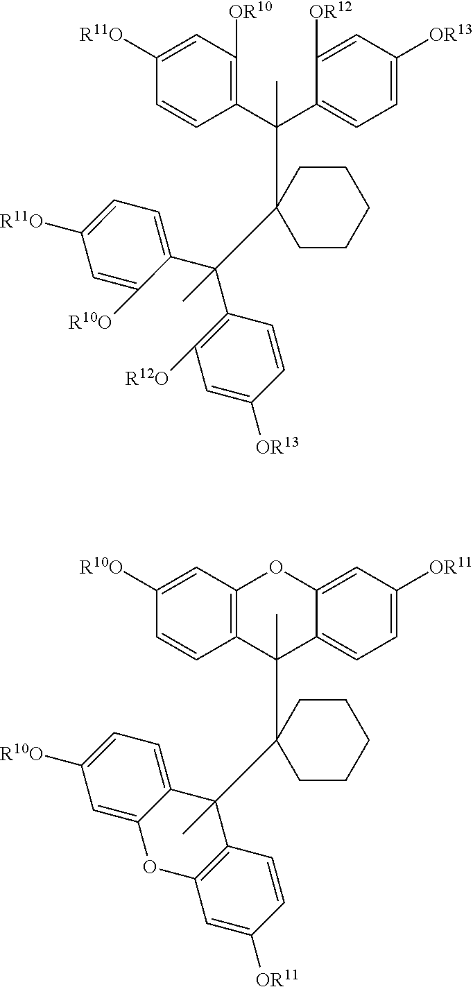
C1(C(C2=CC=C([OR13])C=C2[OR12])(C)C2(C(C3=CC=C([R11O])C=C3[R10O])(C3=C([R12O])C=C([OR13])C=C3)C)CCCCC2)=C([OR10])C=C([R11O])C=C1.C12=C(C=C([R10O])C=C1)OC1=CC([OR11])=CC=C1C2(C)C1(C2(C)C3=CC=C([R10O])C=C3OC3=C2C=CC([OR11])=C3)CCCCC1
